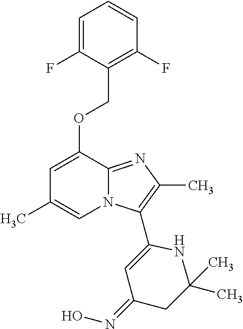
C1=C(F)C(COC2=CC(C)=CN3C2=NC(C)=C3C2=CC(=NO)CC(C)(C)N2)=C(F)C=C1
